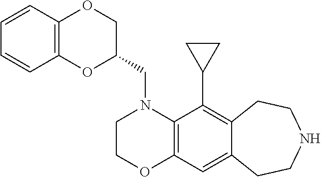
C(N1CCOC2=C1C(C1CC1)=C1C(=C2)CCNCC1)C1COC2=C(O1)C=CC=C2
